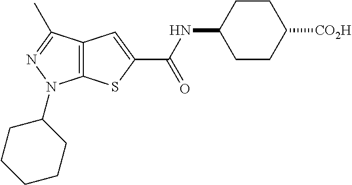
C12=C(C(C)=NN1C1CCCCC1)C=C(C(NC1CCC([CO2H])CC1)=O)S2
